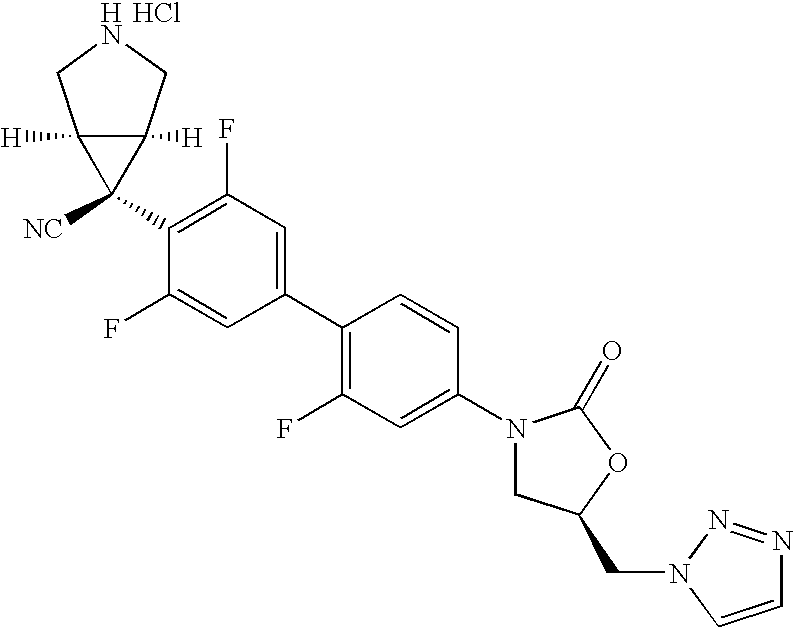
C1(N2CC(CN3C=CN=N3)OC2=O)=CC(F)=C(C2=CC(F)=C(C3([NC])C4([H])C3([H])CNC4)C(F)=C2)C=C1.Cl
